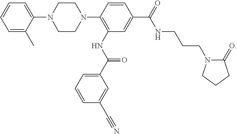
C1=C(C)C(N2CCN(C3=C(NC(C4=CC=CC(C#N)=C4)=O)C=C(C(=O)NCCCN4C(=O)CCC4)C=C3)CC2)=CC=C1
